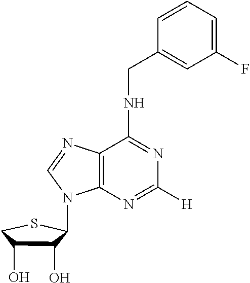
C12=C(N=C([H])N=C1NCC1=CC(F)=CC=C1)N(C1C(O)C(O)CS1)C=N2
